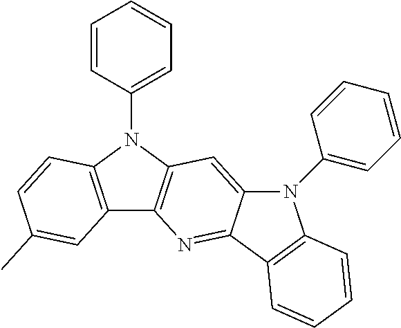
C12=C(N(C3=CC=CC=C3)C3=C1N=C1C(=C3)N(C3=CC=CC=C3)C3=C1C=CC=C3)C=CC(C)=C2
